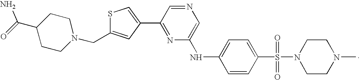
N1=CC(C2=CSC(CN3CCC(C(=O)N)CC3)=C2)=NC(NC2=CC=C(S(N3CCN(C)CC3)(=O)=O)C=C2)=C1
